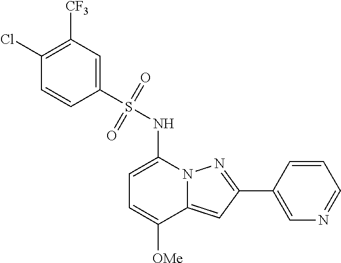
C1=C(NS(C2=CC([CF3])=C(Cl)C=C2)(=O)=O)N2C(=CC(C3=CN=CC=C3)=N2)C([OMe])=C1
